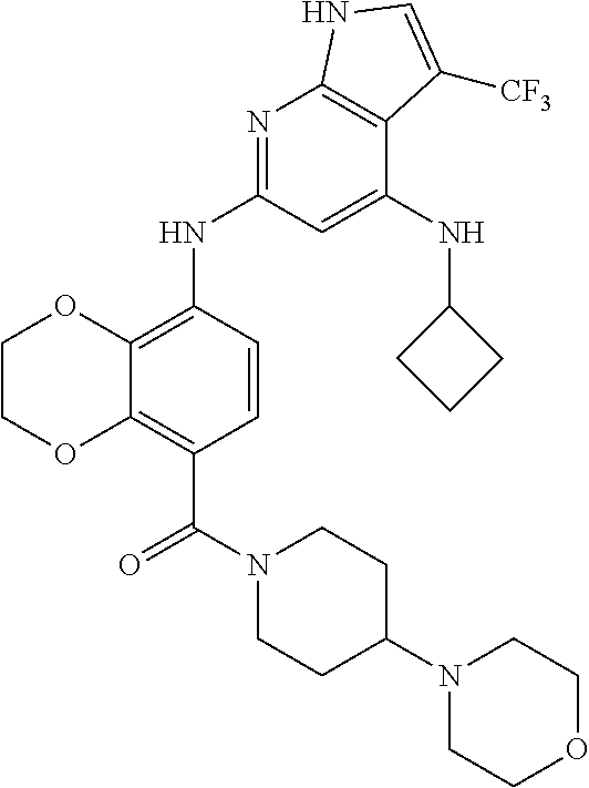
C1COC2=C(C(N3CCC(N4CCOCC4)CC3)=O)C=CC(NC3=NC4=C(C(NC5CCC5)=C3)C([CF3])=CN4)=C2O1
